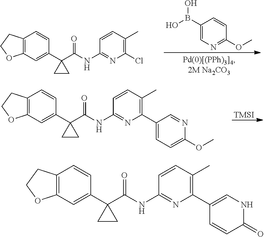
C1(B(O)O)=CN=C(OC)C=C1.C12=C(C=C(C3(C(NC4=NC(Cl)=C(C)C=C4)=O)CC3)C=C1)OCC2.C12=C(C=C(C3(C(NC4=NC(C5=CC=C(OC)N=C5)=C(C)C=C4)=O)CC3)C=C1)OCC2.[TMSI].C12=C(C=C(C3(C(NC4=NC(C5=CNC(=O)C=C5)=C(C)C=C4)=O)CC3)C=C1)OCC2
